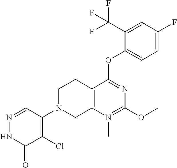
C1(OC)=N(C)C2=C(CCN(C3=C(Cl)C(=O)NN=C3)C2)C(OC2=CC=C(F)C=C2C(F)(F)F)=N1
